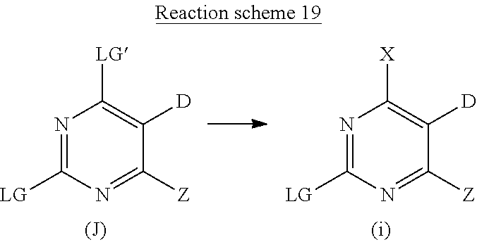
N1=C([LG])N=C([Z])C([D])=C1[X].N1=C([LG])N=C([Z])C([D])=C1[LG]
